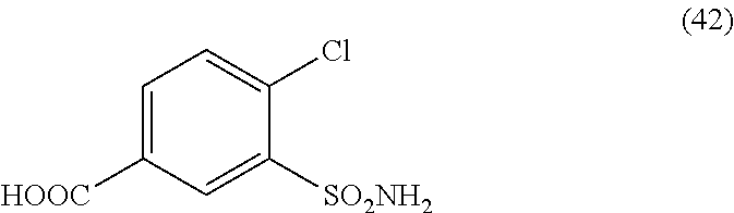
C1=C([HOOC])C=C([SO2NH2])C(Cl)=C1
